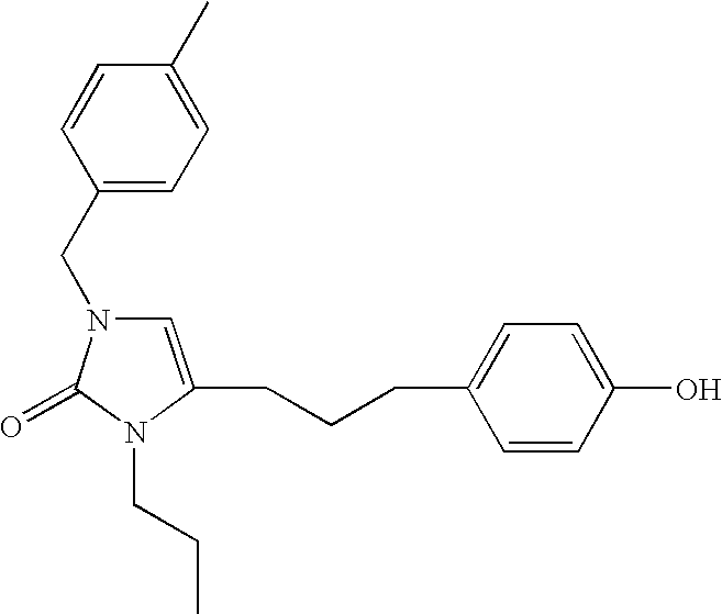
C1(CN2C=C(CCCC3=CC=C(O)C=C3)N(CCC)C2=O)=CC=C(C)C=C1
